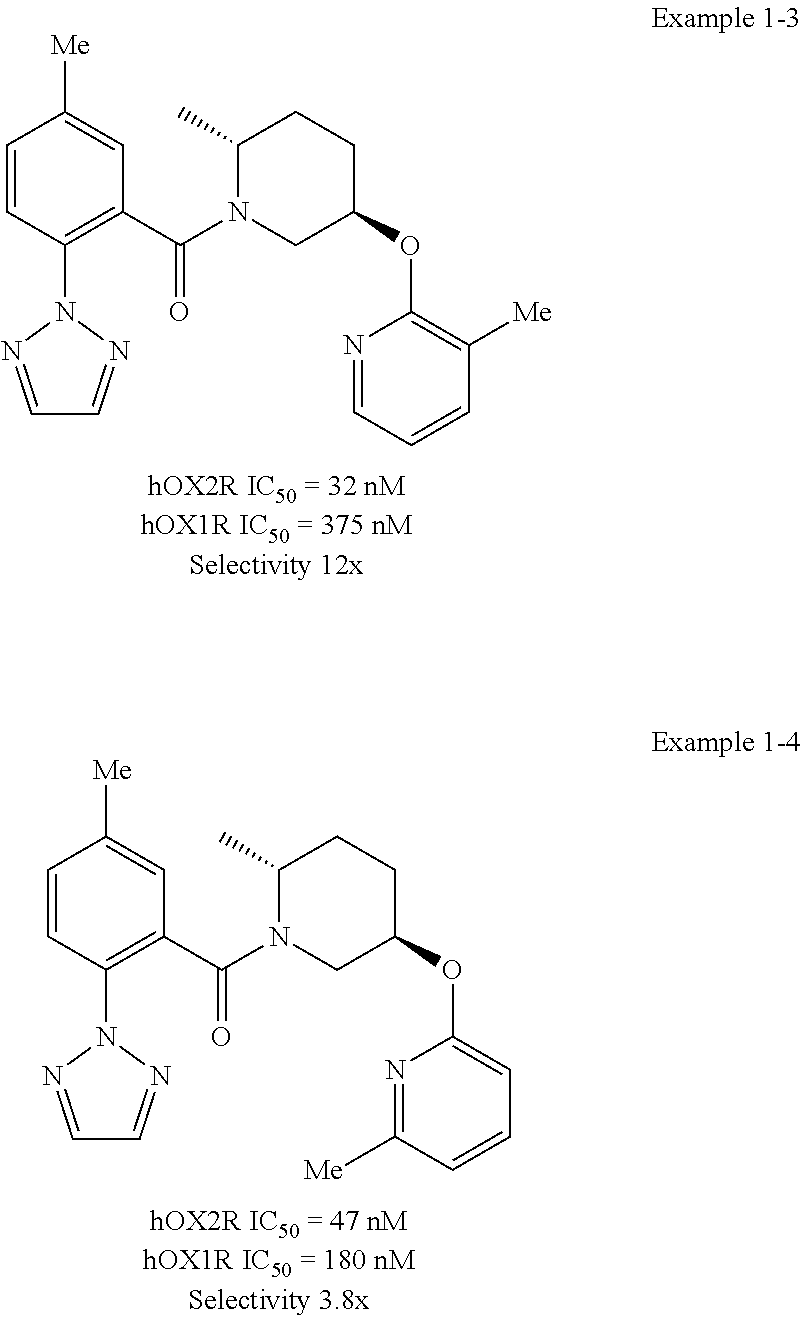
C1(C)N(C(C2=C(N3N=CC=N3)C=CC([Me])=C2)=O)CC(OC2=C([Me])C=CC=N2)CC1.C1(C)N(C(C2=C(N3N=CC=N3)C=CC([Me])=C2)=O)CC(OC2=CC=CC([Me])=N2)CC1
